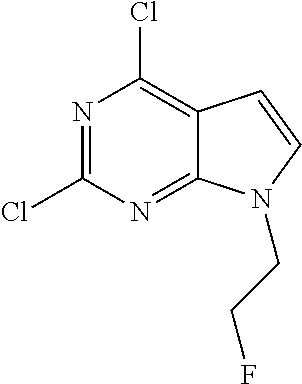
N1=C(Cl)N=C2C(=C1Cl)C=CN2CCF
